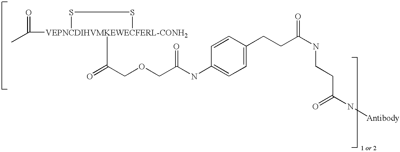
CC([VEPNCDIHVMKEWECFERL-CONH2]1(C(=O)COCC(NC2=CC=C(CCC(NCCC(N[Antibody])=O)=O)C=C2)=O)SS1)=O
